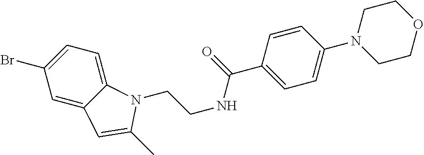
C1=C2C(=CC=C1Br)N(CCNC(=O)C1=CC=C(N3CCOCC3)C=C1)C(C)=C2
